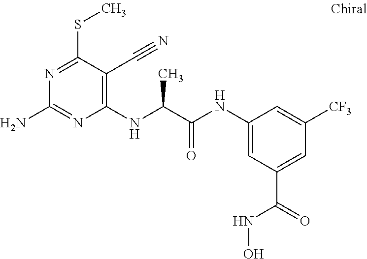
C1(NC(C(NC2=CC(C(=O)NO)=CC([CF3])=C2)=O)C)=C(C#N)C(SC)=NC(N)=N1
